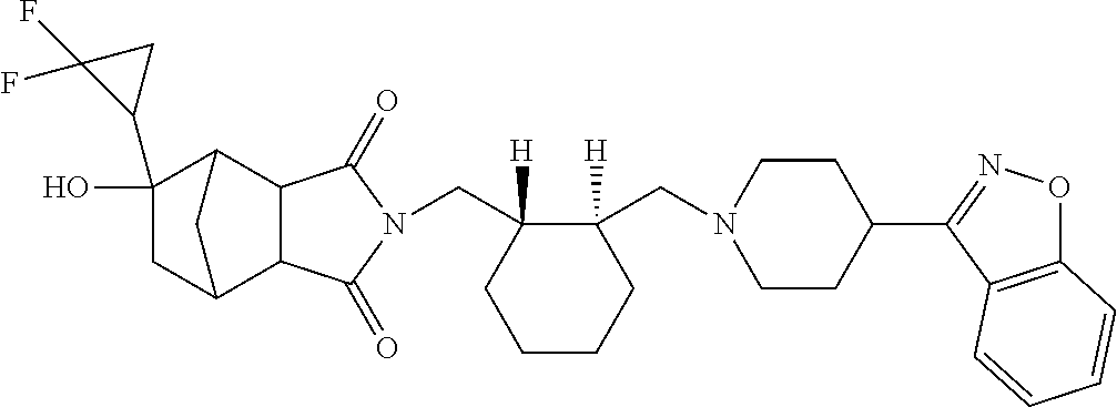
C(C1([H])CCCCC1(CN1CCC(C2=NOC3=C2C=CC=C3)CC1)[H])N1C(=O)C2C3CC(O)(C4CC4(F)F)C(C2C1=O)C3
